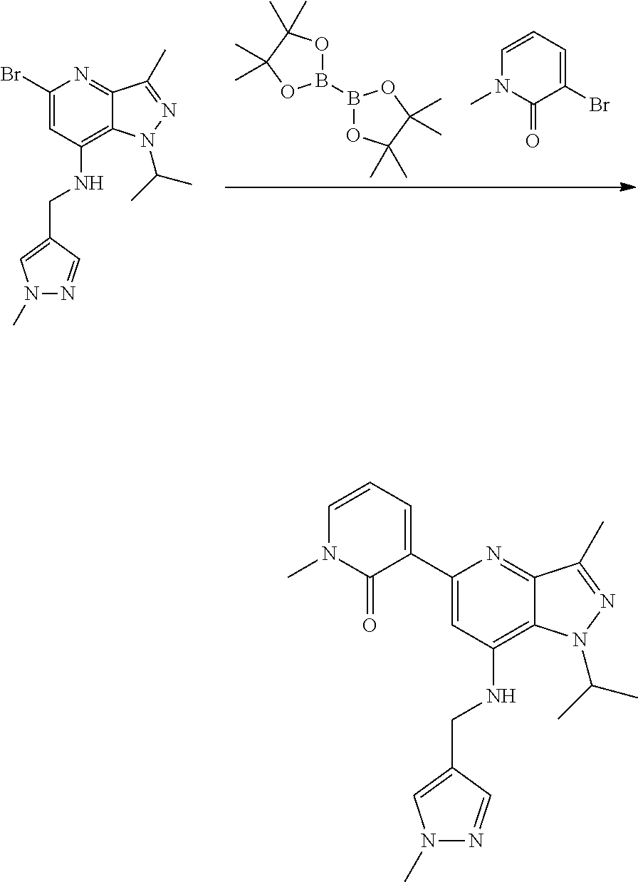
BrC1=CC=CN(C)C1=O.B1(B2OC(C)(C)C(C)(C)O2)OC(C)(C)C(C)(C)O1.C12=C(NCC3=CN(C)N=C3)C=C(Br)N=C1C(C)=NN2C(C)C.C12=C(NCC3=CN(C)N=C3)C=C(C3=CC=CN(C)C3=O)N=C1C(C)=NN2C(C)C
